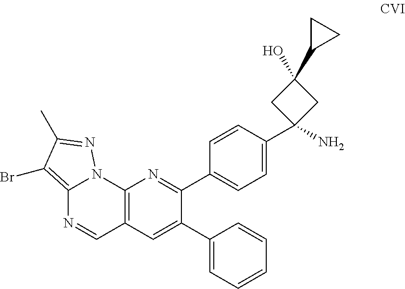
C12=C(Br)C(C)=NN1C1=C(C=N2)C=C(C2=CC=CC=C2)C(C2=CC=C(C3(N)CC(O)(C4CC4)C3)C=C2)=N1
